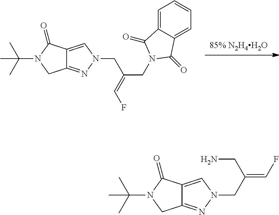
C12=NN(CC(=CF)CN)C=C1C(=O)N(C(C)(C)C)C2.C12=NN(CC(CN3C(=O)C4=CC=CC=C4C3=O)=CF)C=C1C(=O)N(C(C)(C)C)C2
